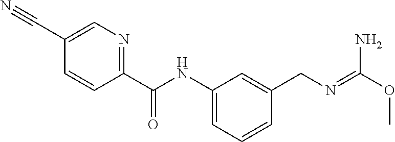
C1=C(C#N)C=CC(C(NC2=CC=CC(CN=C(OC)N)=C2)=O)=N1
